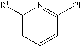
C1([R1])=CC=CC(Cl)=N1
